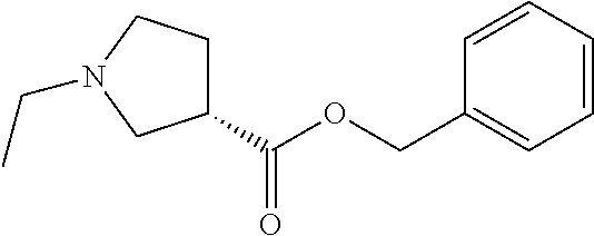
O(C(C1CCN(CC)C1)=O)CC1=CC=CC=C1
